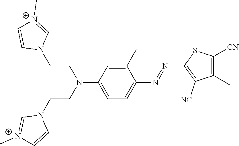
C1(C)=CC(N(CCN2C=[N+](C)C=C2)CCN2C=[N+](C)C=C2)=CC=C1N=NC1=C([NC])C(C)=C([CN])S1
